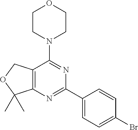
C12=C(N=C(C3=CC=C(Br)C=C3)N=C1N1CCOCC1)C(C)(C)OC2
